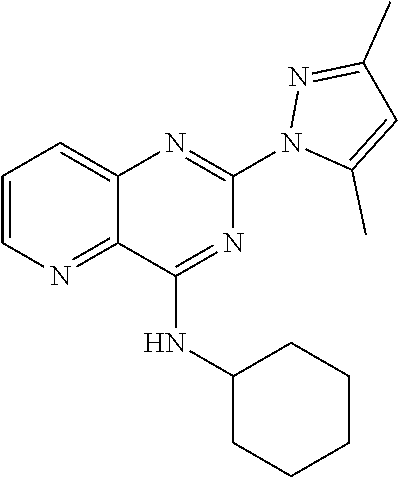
C1=CN=C2C(=C1)N=C(N1C(C)=CC(C)=N1)N=C2NC1CCCCC1
